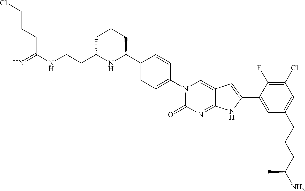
C(CC1NC(C2=CC=C(N3C(=O)N=C4C(=C3)C=C(C3=CC(CCCC(N)C)=CC(Cl)=C3F)N4)C=C2)CCC1)NC(=N)CCCCl
